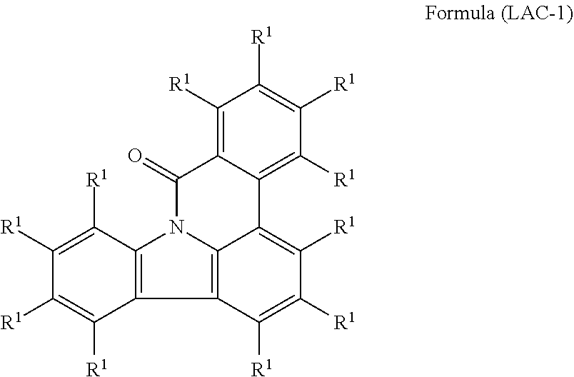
C12=C(C([R1])=C([R1])C([R1])=C1[R1])N1C3=C2C([R1])=C([R1])C([R1])=C3C2=C([R1])C([R1])=C([R1])C([R1])=C2C1=O
